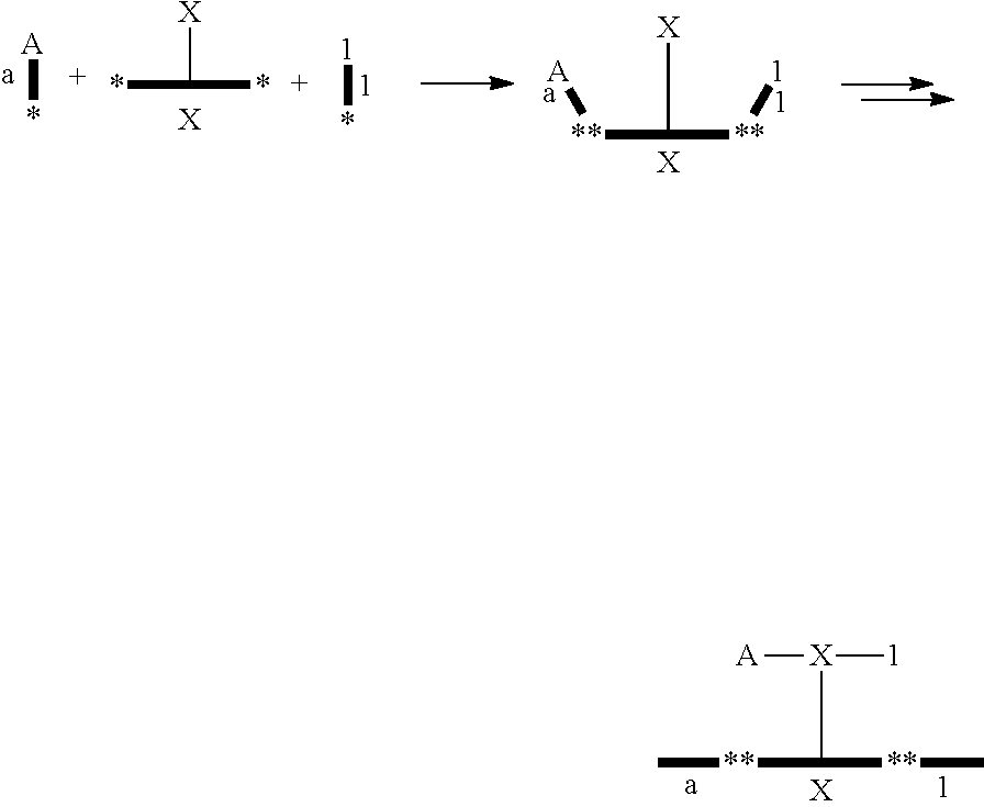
[1]*.[A]*.[X]C([*+])[*+].[X].[X].[X]C([**][A])[**][1].[A][X]([1])C([**]C)[**]C.[X]
